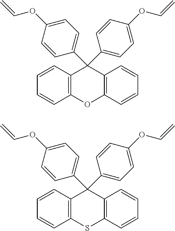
C1(C2(C3=CC=C(OC=C)C=C3)C3=C(OC4=C2C=CC=C4)C=CC=C3)=CC=C(OC=C)C=C1.C1(C2(C3=CC=C(OC=C)C=C3)C3=C(SC4=C2C=CC=C4)C=CC=C3)=CC=C(OC=C)C=C1
